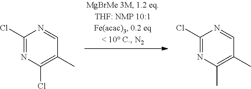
C1(Cl)=NC(Cl)=C(C)C=N1.C1(Cl)=NC(C)=C(C)C=N1
